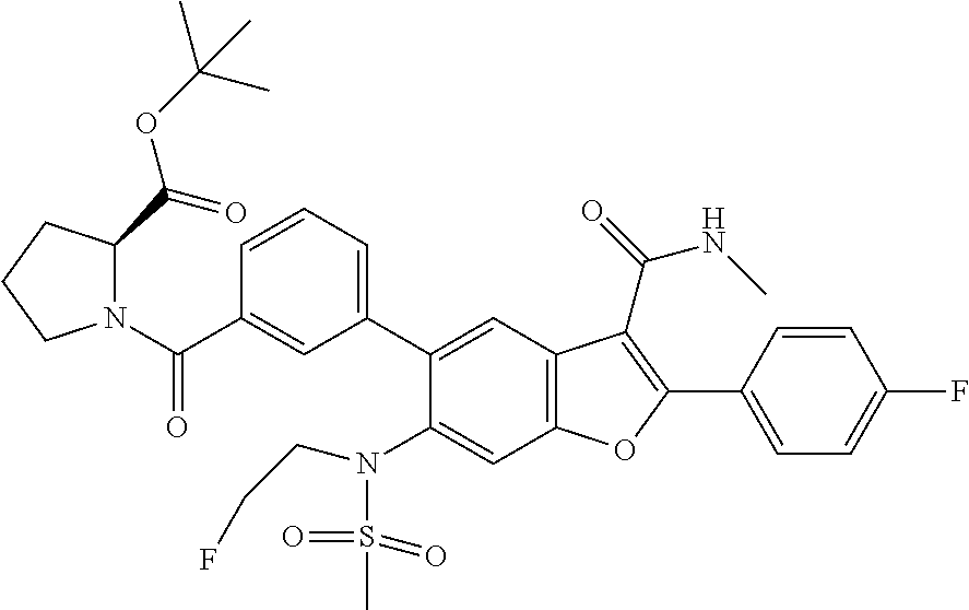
C1=CC=C(C2=CC3=C(C=C2N(S(C)(=O)=O)CCF)OC(C2=CC=C(F)C=C2)=C3C(NC)=O)C=C1C(N1C(C(=O)OC(C)(C)C)CCC1)=O
